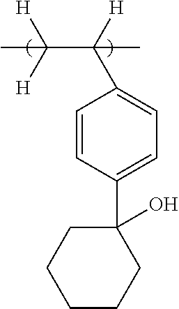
C(C([H])([H])C)(C1=CC=C(C2(O)CCCCC2)C=C1)([H])C
